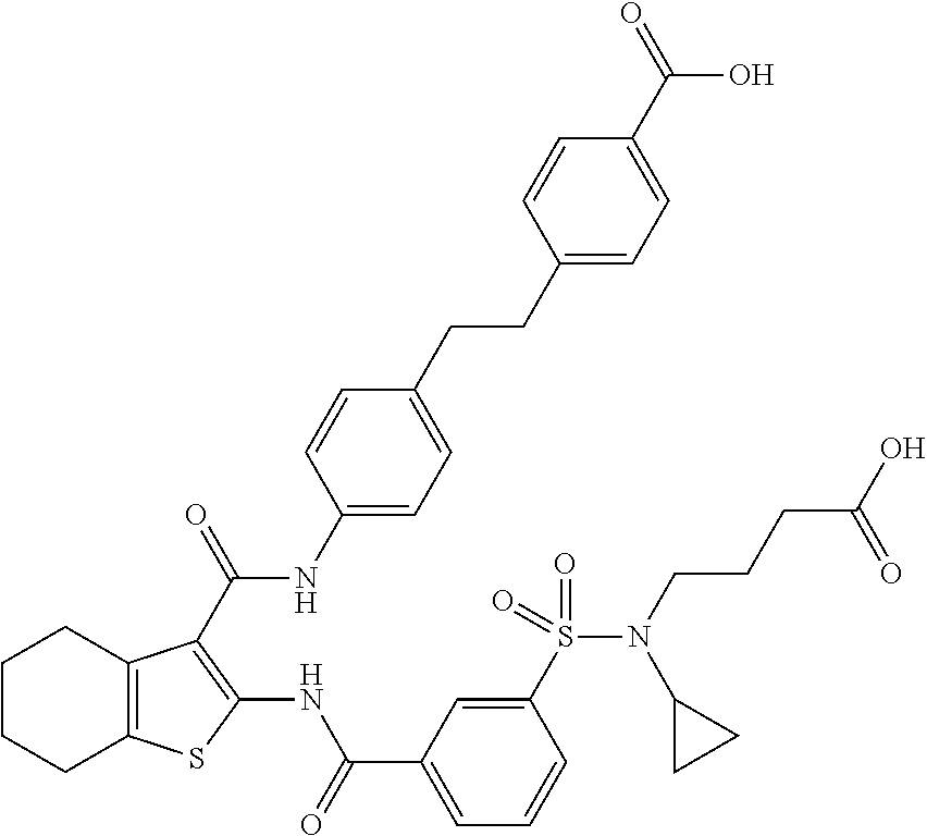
C1CCC2=C(C1)C(C(=O)NC1=CC=C(CCC3=CC=C(C(=O)O)C=C3)C=C1)=C(NC(C1=CC=CC(S(N(CCCC(O)=O)C3CC3)(=O)=O)=C1)=O)S2
